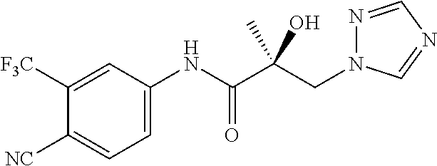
C(C(C(NC1=CC=C([NC])C([F3C])=C1)=O)(O)C)N1N=CN=C1
